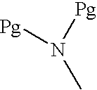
CN([Pg])[Pg]
